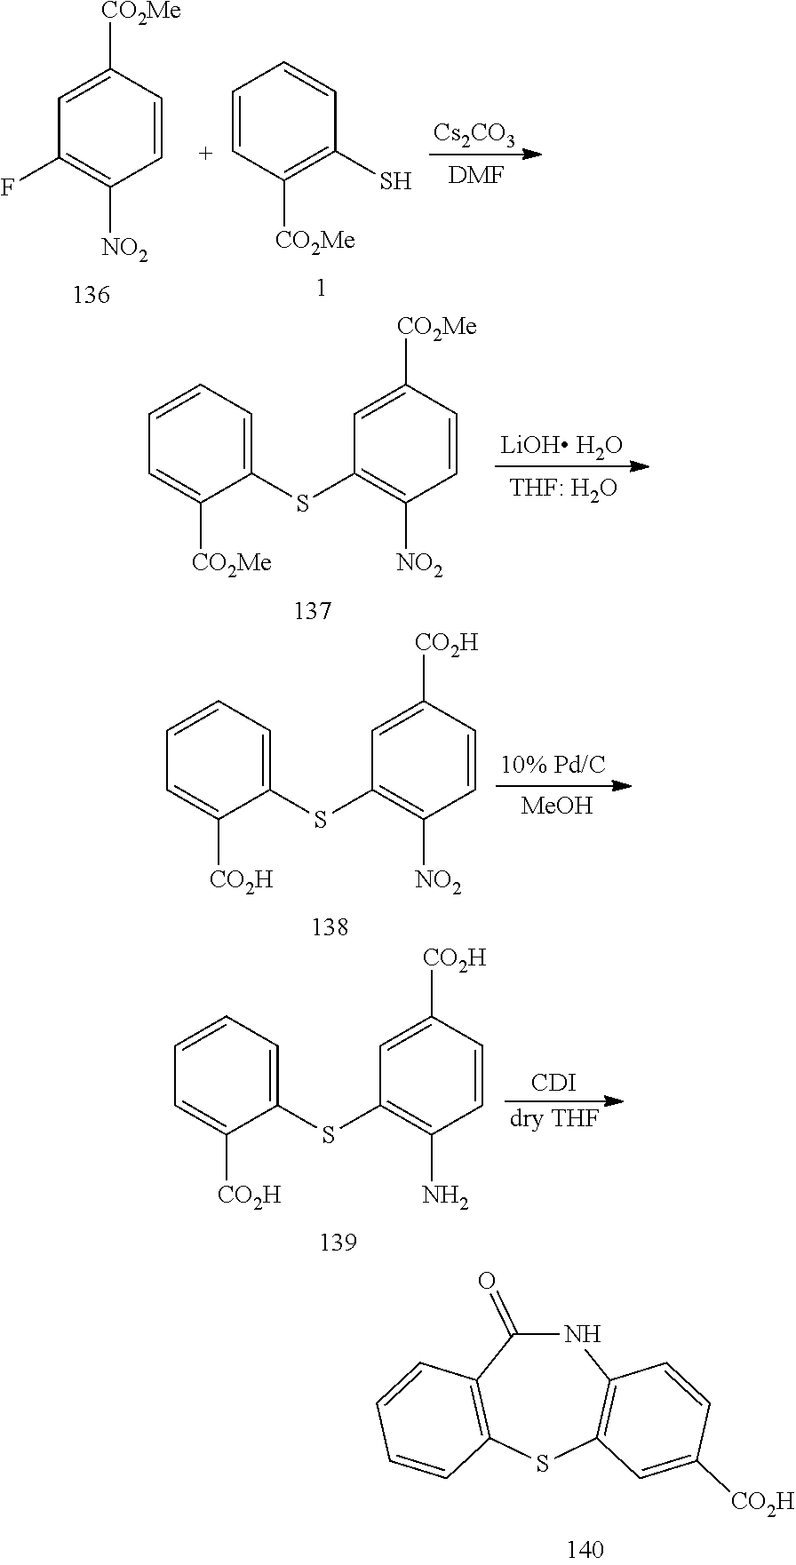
N1C(=O)C2=C(SC3=C1C=CC([CO2H])=C3)C=CC=C2.C1=[C+]C([CO2Me])=C(S)C=C1.C1=CC([CO2Me])=CC(F)=C1[NO2].[Cs2CO3].[DMF].C1(SC2=C([NO2])C=CC([CO2Me])=C2)=CC=CC=C1[CO2Me].[LiOH H2O].C1(SC2=C([NO2])C=CC([CO2H])=C2)=CC=CC=C1[CO2H].[10% Pd/C].[MeOH].C1(SC2=C(N)C=CC([CO2H])=C2)=CC=CC=C1[CO2H].[CDI].[dry THF]
